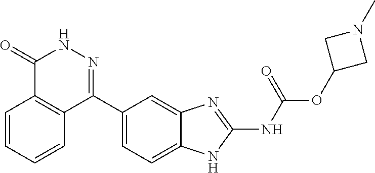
O(C1CN(C)C1)C(=O)NC1=NC2=CC(C3=NNC(=O)C4=C3C=CC=C4)=CC=C2N1
